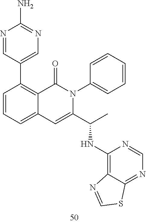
N1=CC(C2=C3C(=CC=C2)C=C(C(C)NC2=C4C(=NC=N2)SC=N4)N(C2=CC=CC=C2)C3=O)=CN=C1N
